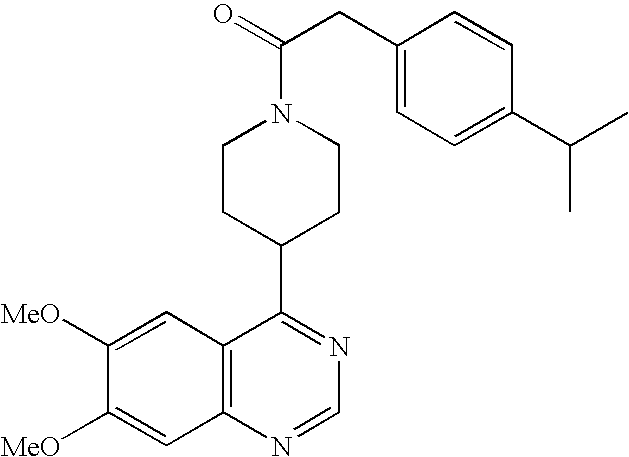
C12=C(N=CN=C1C1CCN(C(=O)CC3=CC=C(C(C)C)C=C3)CC1)C=C([MeO])C([MeO])=C2
